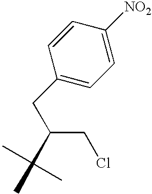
C1=CC(CC(CCl)C)=CC=C1[NO2]
